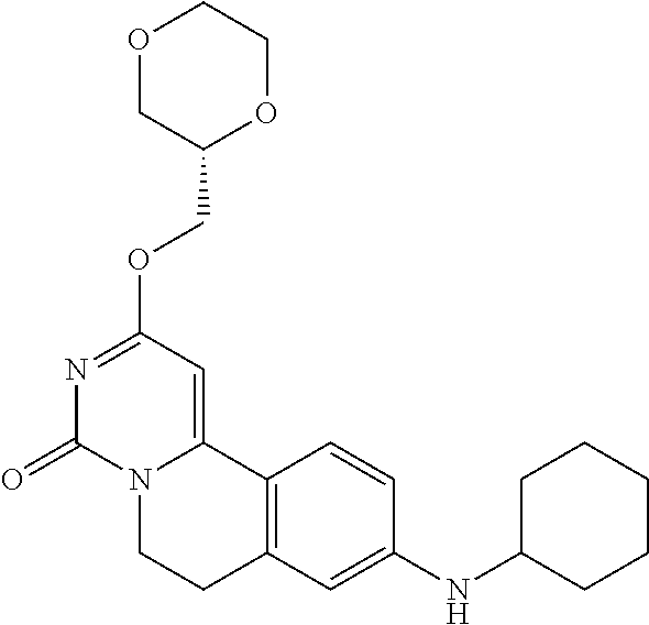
O1CC(COC2=NC(=O)N3C(=C2)C2=C(CC3)C=C(NC3CCCCC3)C=C2)OCC1
